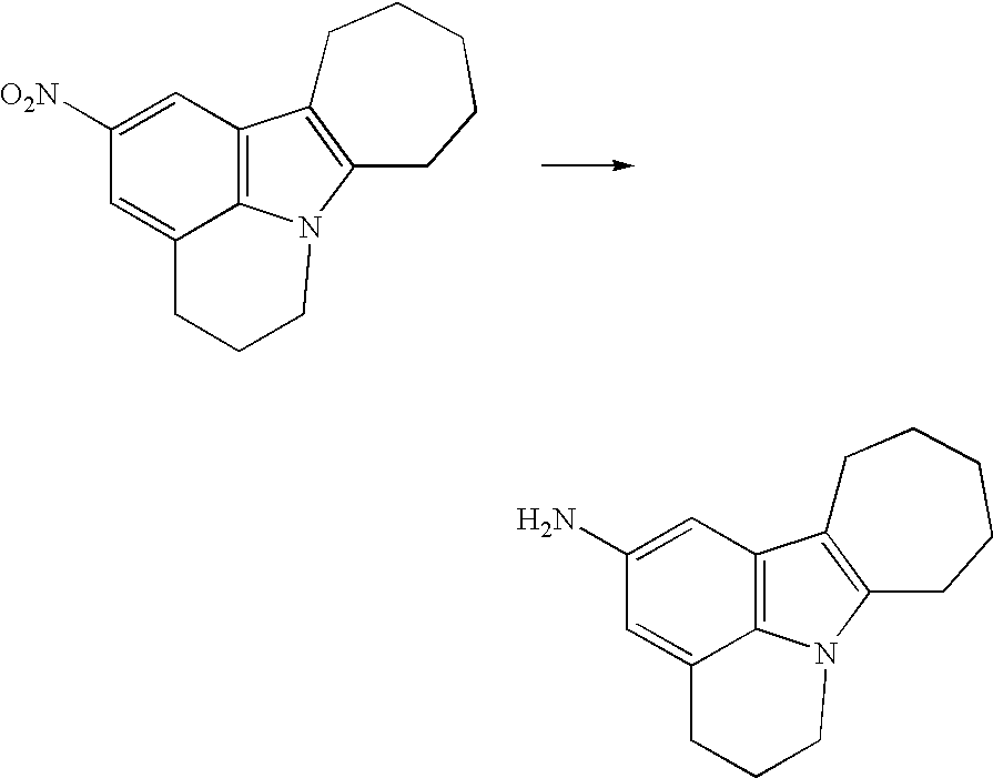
C1([O2N])=CC2=C3C(=C1)CCCN3C1=C2CCCCC1.C1(N)=CC2=C3C(=C1)CCCN3C1=C2CCCCC1
